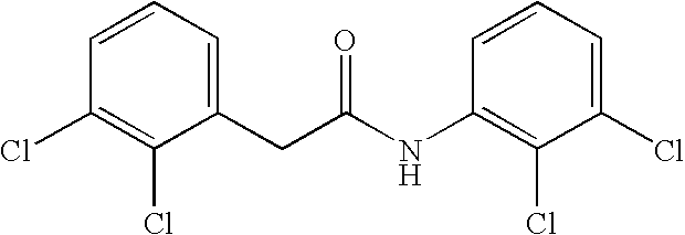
C1(CC(NC2=C(Cl)C(Cl)=CC=C2)=O)=CC=CC(Cl)=C1Cl
